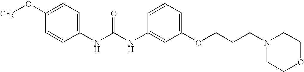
C1(O[CF3])=CC=C(NC(NC2=CC(OCCCN3CCOCC3)=CC=C2)=O)C=C1
